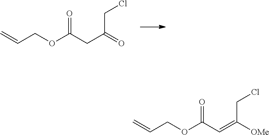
C=CCOC(CC(=O)CCl)=O.C=CCOC(C=C([OMe])CCl)=O
